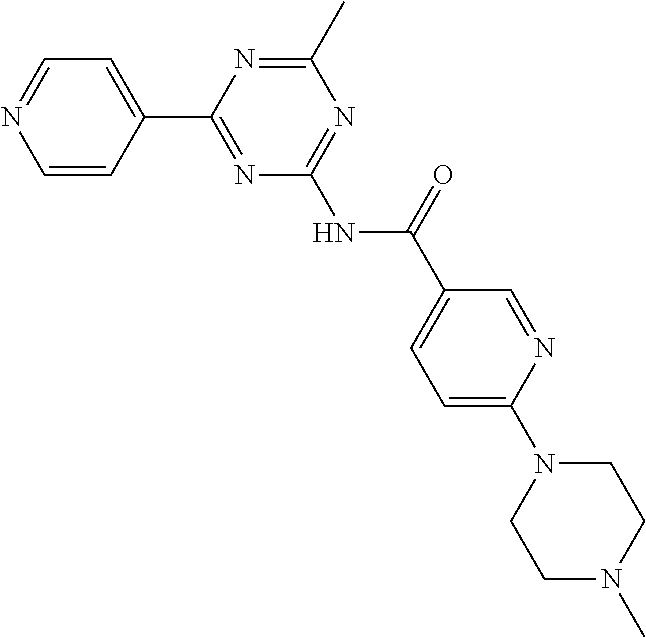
C1=CC(C2=NC(NC(C3=CC=C(N4CCN(C)CC4)N=C3)=O)=NC(C)=N2)=CC=N1
